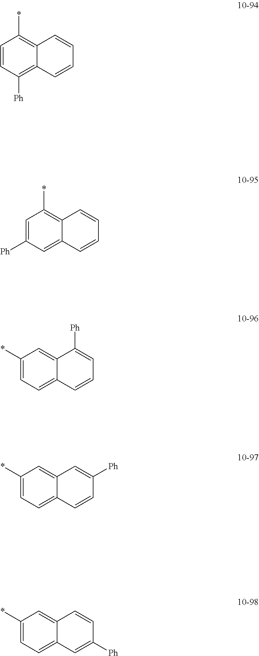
C1=CC([Ph])=C2C(=C1*)C=CC=C2.C1=C([Ph])C=C2C(=C1*)C=CC=C2.C1(*)=CC=C2C(=C1)C([Ph])=CC=C2.C1(*)=CC=C2C(=C1)C=C([Ph])C=C2.C1(*)=CC=C2C(=C1)C=CC([Ph])=C2
